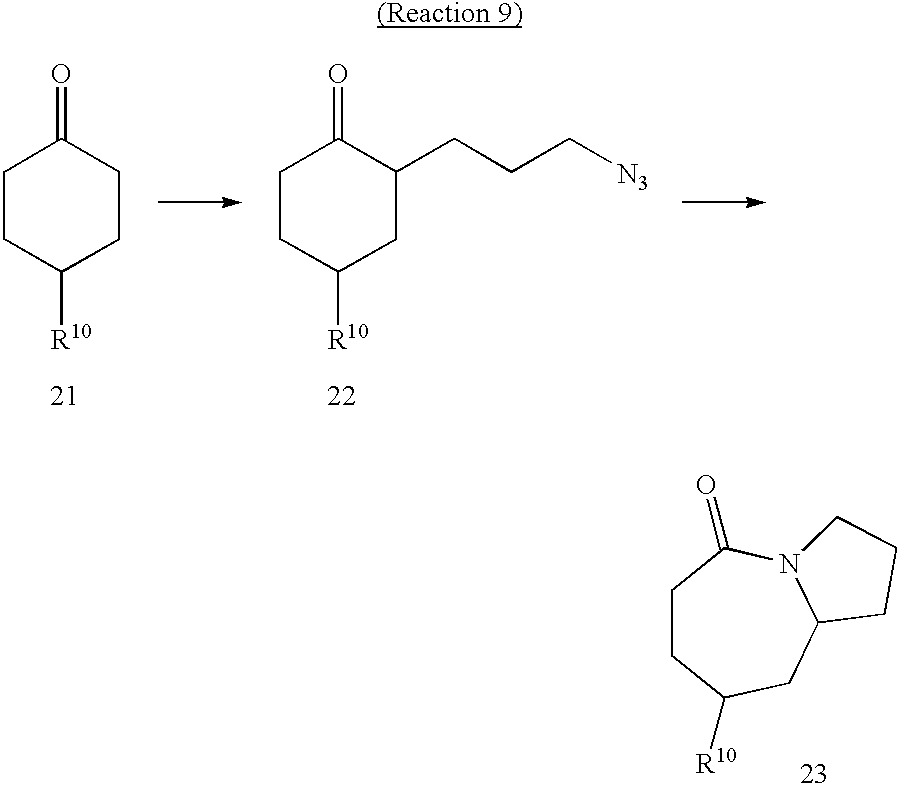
C1CC([R10])CCC1=O.C1CC([R10])CC(CCC[N3])C1=O.C1CC([R10])CC2N(C1=O)CCC2
